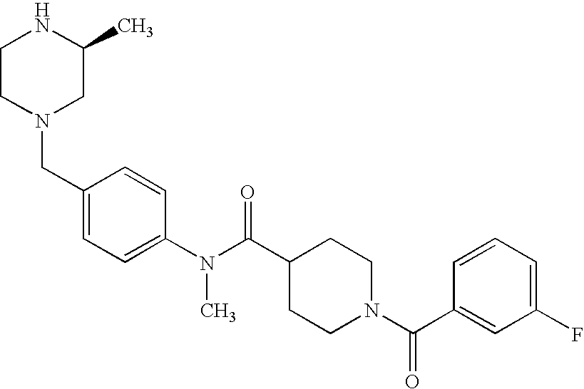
N1CCN(CC2=CC=C(N(C(C3CCN(C(C4=CC(F)=CC=C4)=O)CC3)=O)C)C=C2)CC1C
